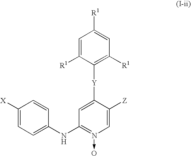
C1=C([Y]C2=C([R1])C=C([R1])C=C2[R1])C([Z])=CN(->O)=C1NC1=CC=C([X])C=C1
